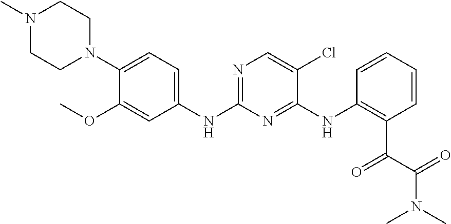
N1(C2=CC=C(NC3=NC=C(Cl)C(NC4=C(C(=O)C(=O)N(C)C)C=CC=C4)=N3)C=C2OC)CCN(C)CC1
